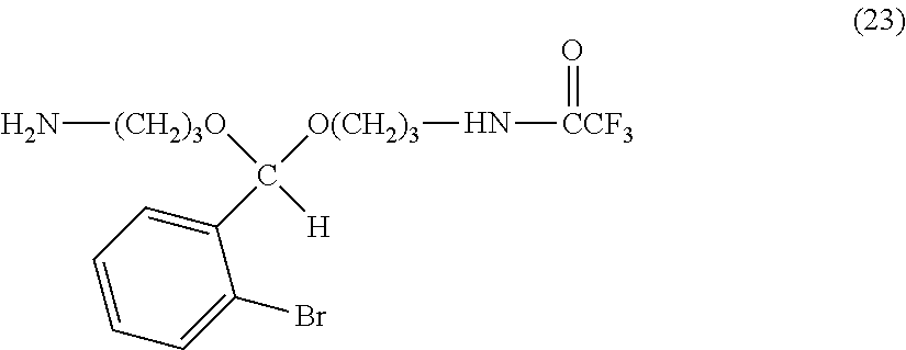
C1=CC=C(Br)C(C([H])([(CH2)3O]N)[O(CH2)3]N[CCF3]=O)=C1
